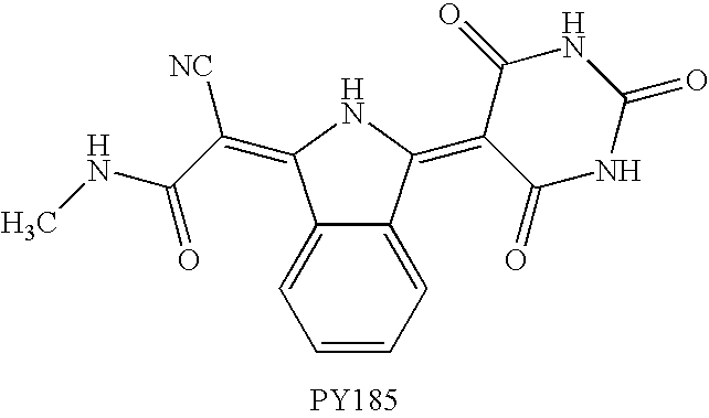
C12=CC=CC=C1C(=C1C(=O)NC(=O)NC1=O)NC2=C(C(NC)=O)[NC].[PY185]
